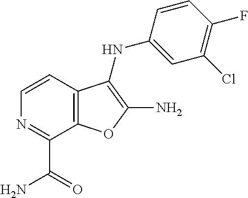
C1=CC2=C(C(C(N)=O)=N1)OC(N)=C2NC1=CC(Cl)=C(F)C=C1
